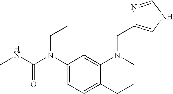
C1(N(C(NC)=O)CC)=CC=C2C(=C1)N(CC1=CNC=N1)CCC2
